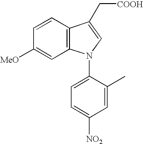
C1([MeO])=CC2=C(C=C1)C(C[COOH])=CN2C1=CC=C([NO2])C=C1C
